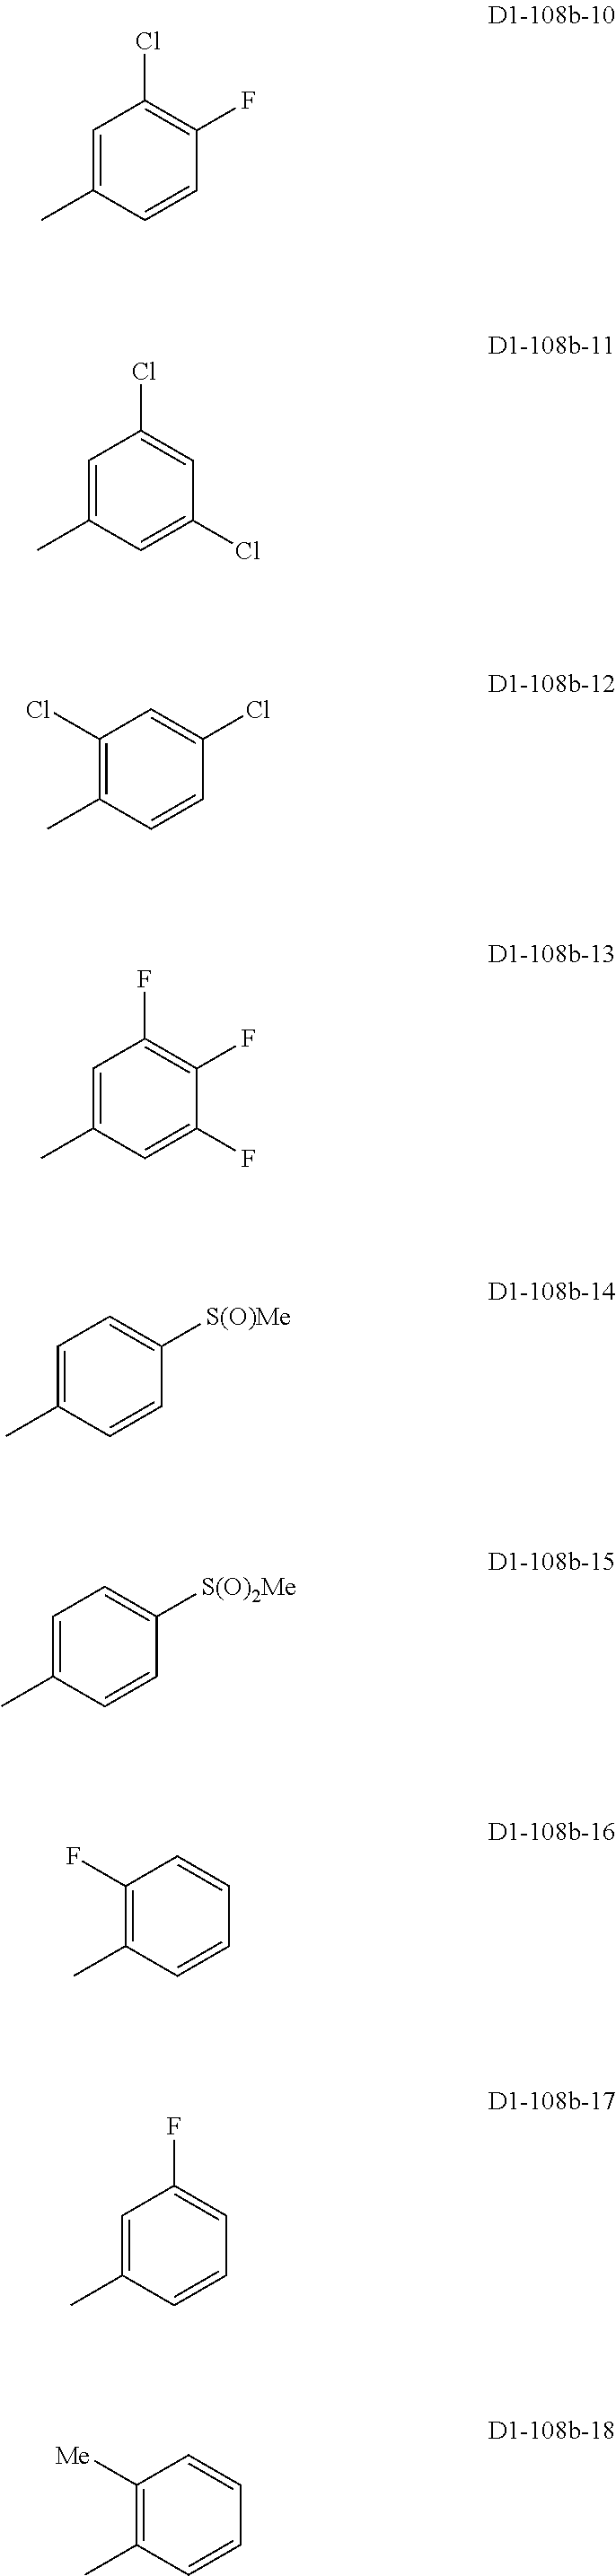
C1=C(C)C=CC(F)=C1Cl.C1=C(C)C=C(Cl)C=C1Cl.C1(Cl)=C(C)C=CC(Cl)=C1.C1=C(C)C=C(F)C(F)=C1F.C1=C(C)C=CC([S(O)Me])=C1.C1=C(C)C=CC([S(O)2Me])=C1.C1(F)=C(C)C=CC=C1.C1=C(C)C=CC=C1F.C1([Me])=C(C)C=CC=C1
